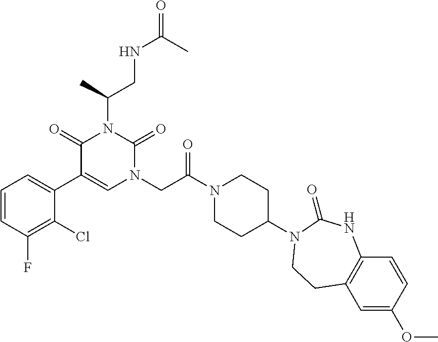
C1=CC(F)=C(Cl)C(C2=CN(CC(N3CCC(N4C(=O)NC5=C(C=C(OC)C=C5)CC4)CC3)=O)C(=O)N(C(CNC(C)=O)C)C2=O)=C1
